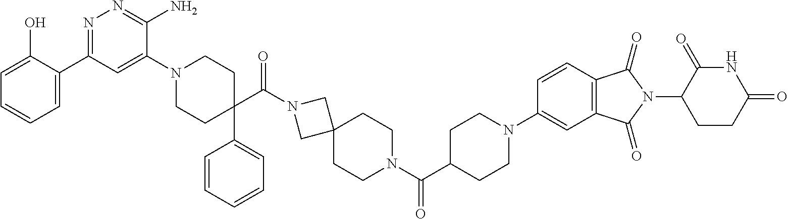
C1=CC=C(C2=NN=C(N)C(N3CCC(C4=CC=CC=C4)(C(N4CC5(C4)CCN(C(C4CCN(C6=CC7=C(C=C6)C(=O)N(C6CCC(=O)NC6=O)C7=O)CC4)=O)CC5)=O)CC3)=C2)C(O)=C1
